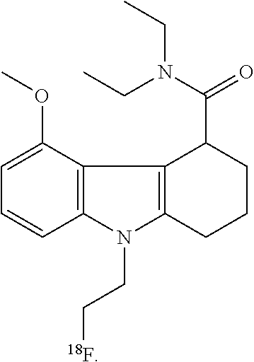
C1=CC=C(OC)C2=C1N(CC[18F])C1=C2C(C(N(CC)CC)=O)CCC1
